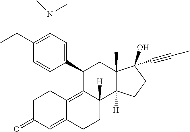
C1(C(C)C)=C(N(C)C)C=C(C2C3=C4C(=CC(=O)CC4)CCC3([H])C3([H])C(C)(C2)C(O)(C#CC)CC3)C=C1
